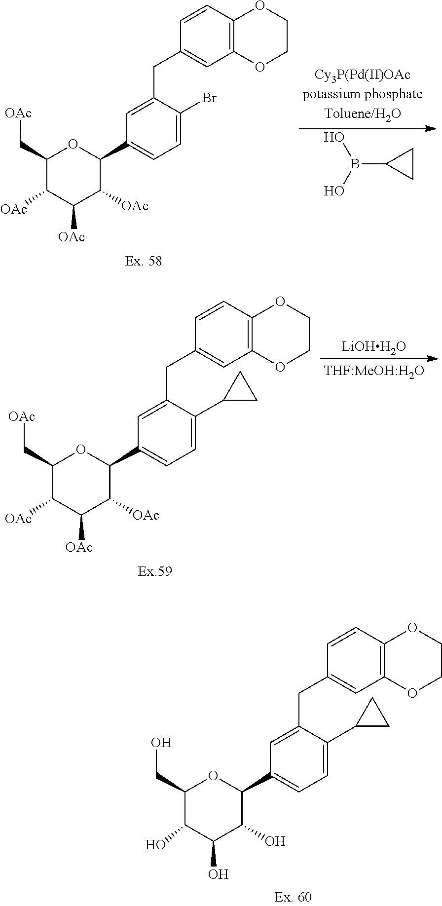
C1(CO)C(O)C(O)C(O)C(C2=CC=C(C3CC3)C(CC3=CC4=C(C=C3)OCCO4)=C2)O1.C1(C[OAc])C([OAc])C([OAc])C([OAc])C(C2=CC=C(C3CC3)C(CC3=CC4=C(C=C3)OCCO4)=C2)O1.[LiOHH2O].C1(C[OAc])C([OAc])C([OAc])C([OAc])C(C2=CC=C(Br)C(CC3=CC4=C(C=C3)OCCO4)=C2)O1.OB(O)C1CC1
